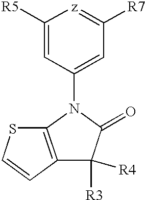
C1([R5])=CC(N2C(=O)C([R3])([R4])C3=C2SC=C3)=CC([R7])=[z]1
